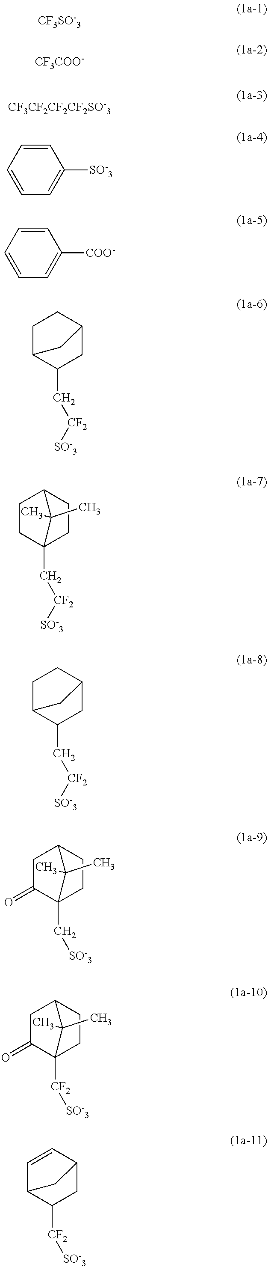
[CF3SO-3].[CF3COO-].[CF3CF2CF2CF2SO-3].C1([SO-3])=CC=CC=C1.C1([COO-])=CC=CC=C1.C1C2C(C[CF2][SO-3])CC(C1)C2.C1CC2(C[CF2][SO-3])CCC1C2(C)C.C1C2C(C[CF2][SO-3])CC(C1)C2.C1C(=O)C2(C[SO-3])CCC1C2(C)C.C1C(=O)C2([CF2][SO-3])CCC1C2(C)C.C1=CC2CC([CF2][SO-3])C1C2
